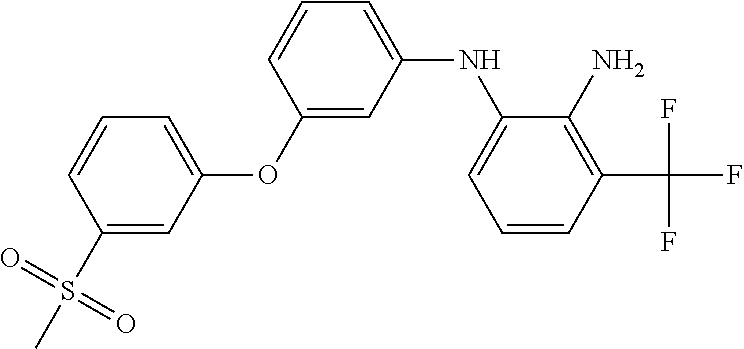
N(C1=CC=CC(OC2=CC=CC(S(C)(=O)=O)=C2)=C1)C1=CC=CC(C(F)(F)F)=C1N
